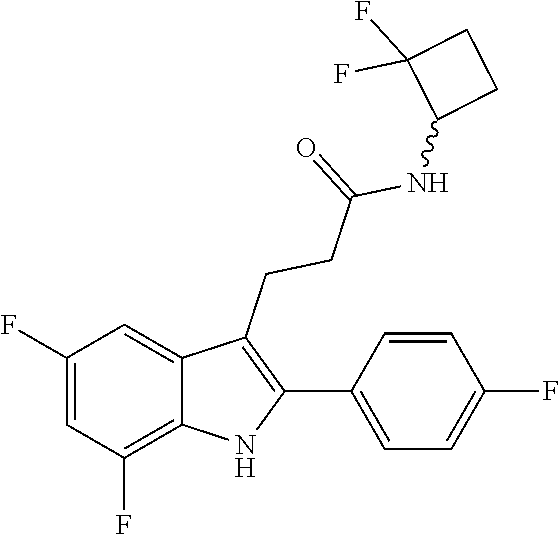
C1=CC(F)=CC=C1C1=C(CCC(=O)NC2C(F)(F)CC2)C2=CC(F)=CC(F)=C2N1
